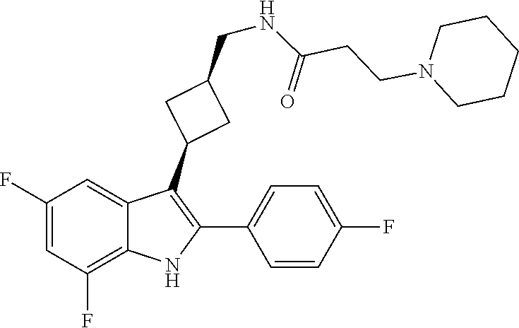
C1CN(CCC(=O)NCC2CC(C3=C(C4=CC=C(F)C=C4)NC4=C(F)C=C(F)C=C34)C2)CCC1
